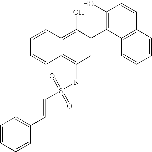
S(NC1=C2C(=C(O)C(C3=C(O)C=CC4=C3C=CC=C4)=C1)C=CC=C2)(=O)(=O)C=CC1=CC=CC=C1
